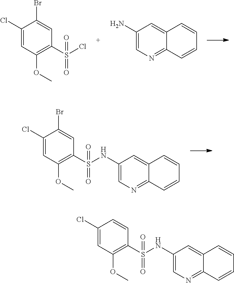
C1(Cl)=CC(OC)=C(S(Cl)(=O)=O)C=C1Br.C1(N)=CN=C2C(=C1)C=CC=C2.C1(Cl)=CC(OC)=C(S(=O)(=O)NC2=CN=C3C(=C2)C=CC=C3)C=C1Br.C1(Cl)=CC(OC)=C(S(=O)(=O)NC2=CN=C3C(=C2)C=CC=C3)C=C1
